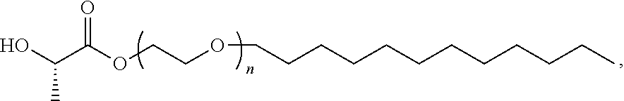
OC(C(OCCOCCCCCCCCCCCC)=O)C
